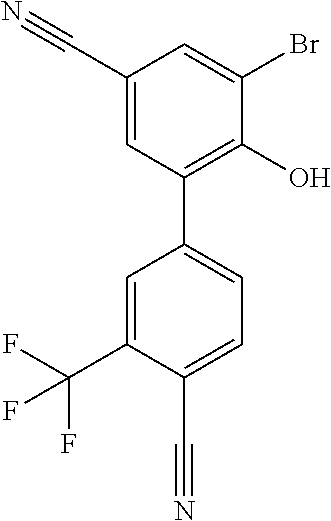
C1=C(C#N)C(C(F)(F)F)=CC(C2=C(O)C(Br)=CC(C#N)=C2)=C1
